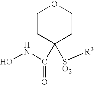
C1CC(C(NO)=O)([SO2][R3])CCO1
